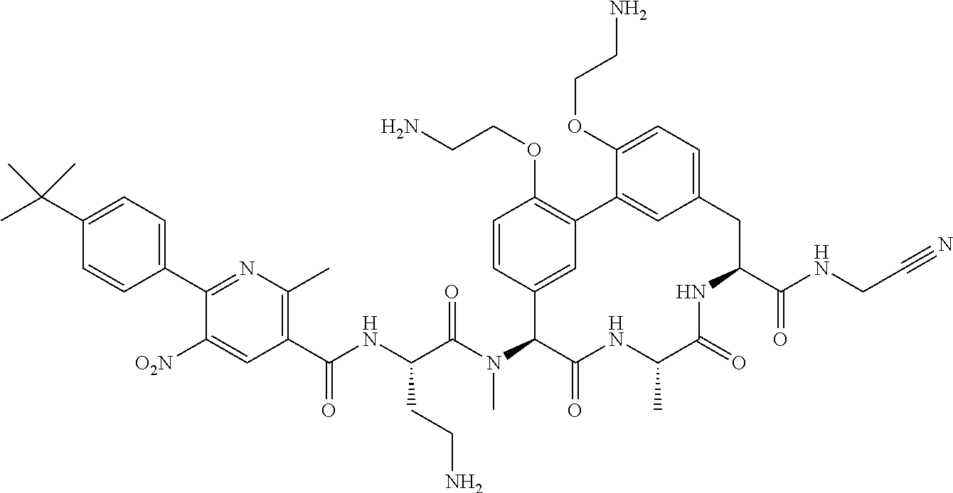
C1(C(NC(C(N(C2C(=O)NC(C)C(=O)NC(C(NCC#N)=O)CC3=CC=C(OCCN)C(=C3)C3=C(OCCN)C=CC2=C3)C)=O)CCN)=O)=C(C)N=C(C2=CC=C(C(C)(C)C)C=C2)C([O2N])=C1
